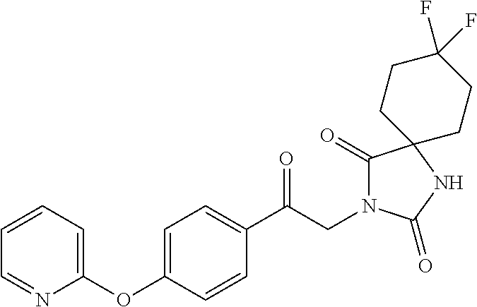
C1(C(CN2C(=O)C3(NC2=O)CCC(F)(F)CC3)=O)=CC=C(OC2=CC=CC=N2)C=C1
